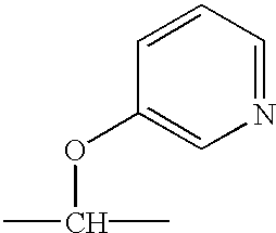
CC(C)OC1=CN=CC=C1
